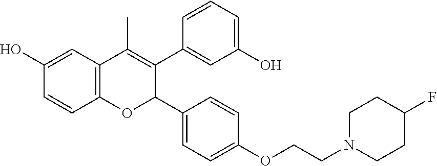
C12=C(C=C(O)C=C1)C(C)=C(C1=CC(O)=CC=C1)C(C1=CC=C(OCCN3CCC(F)CC3)C=C1)O2
